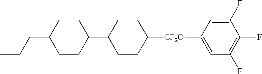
C1CC(C2CCC([CF2O]C3=CC(F)=C(F)C(F)=C3)CC2)CCC1CCC
